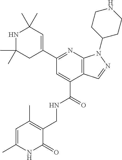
C1(C2=NC3=C(C(C(=O)NCC4=C(C)C=C(C)NC4=O)=C2)C=NN3C2CCNCC2)=CC(C)(C)NC(C)(C)C1
